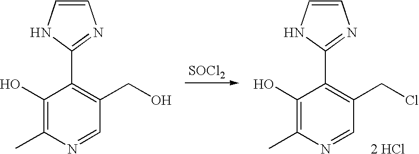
[SOCl2].C1(O)=C(C)N=CC(CCl)=C1C1=NC=CN1.[2 HCl].C1(O)=C(C)N=CC(CO)=C1C1=NC=CN1
